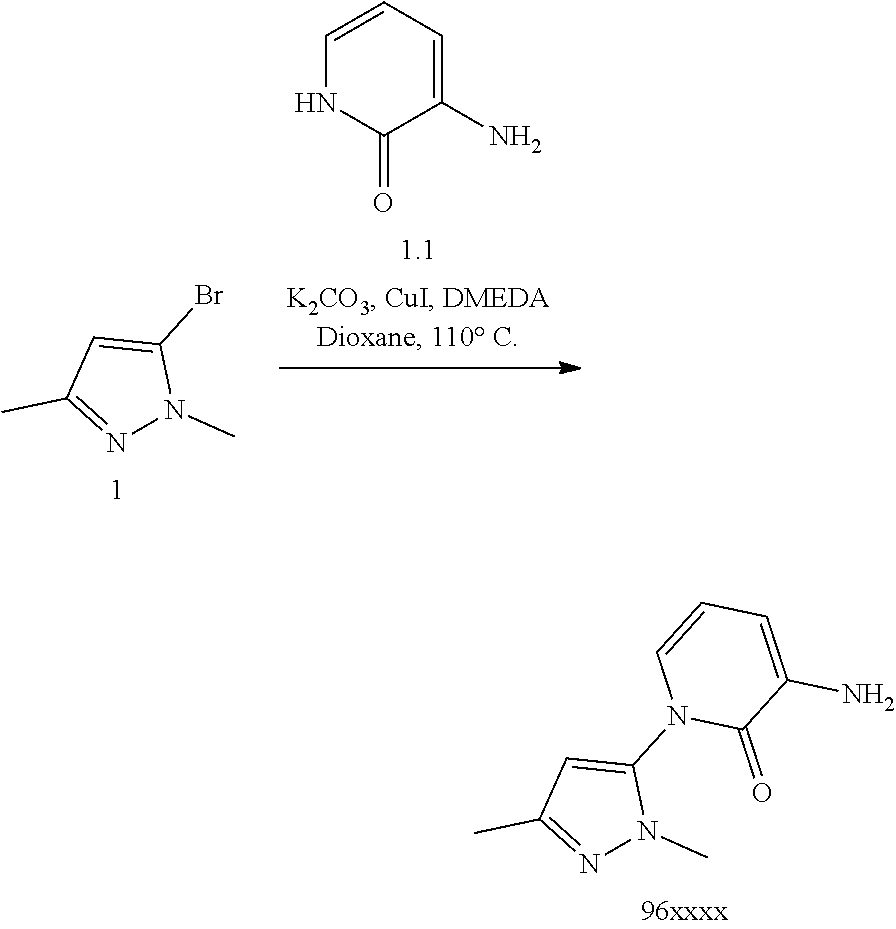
N1=C(C)C=C(Br)N1C.C1=CC=C(N)C(=O)N1.N1=C(C)C=C(N2C(=O)C(N)=CC=C2)N1C
